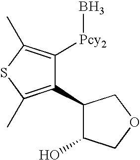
C1(C2=C(C)SC(C)=C2[Pcy2]B)C(O)COC1
